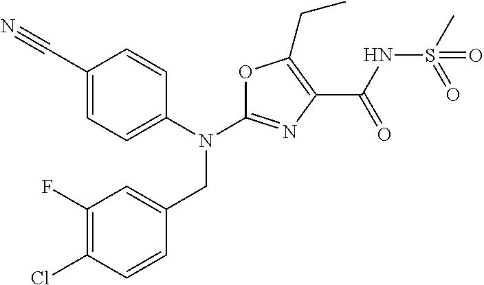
N(C1=NC(C(NS(C)(=O)=O)=O)=C(CC)O1)(CC1=CC(F)=C(Cl)C=C1)C1=CC=C(C#N)C=C1
